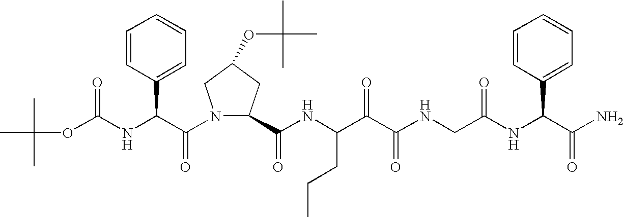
C(NC(C(N1C(C(NC(C(C(NCC(NC(C(N)=O)C2=CC=CC=C2)=O)=O)=O)CCC)=O)CC(OC(C)(C)C)C1)=O)C1=CC=CC=C1)(=O)OC(C)(C)C
